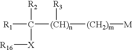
[R1]C([(CH)n]([(CH2)m][M])[R3])([R2])[X][R16]
